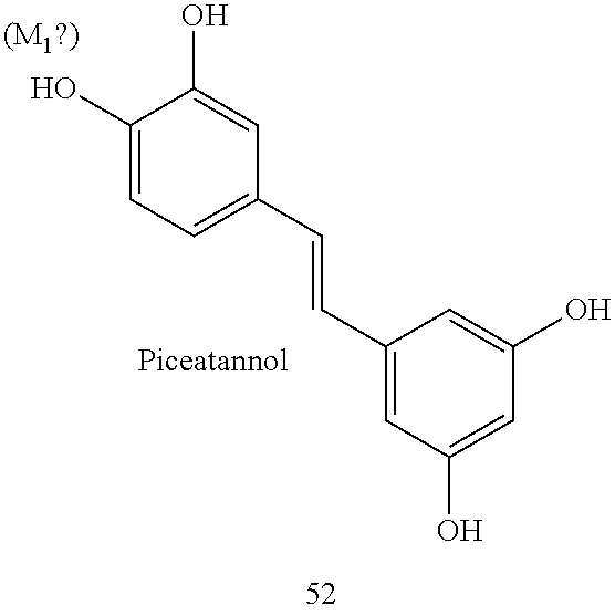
C1(O)=CC=C(C=CC2=CC(O)=CC(O)=C2)C=C1O
